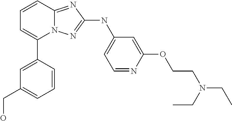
C1=CC2=NC(NC3=CC=NC(OCCN(CC)CC)=C3)=NN2C(C2=CC(CO)=CC=C2)=C1
